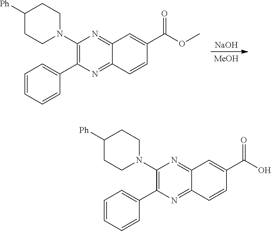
[NaOH].[MeOH].C1(N2CCC([Ph])CC2)=C(C2=CC=CC=C2)N=C2C(=N1)C=C(C(=O)OC)C=C2.C1(N2CCC([Ph])CC2)=C(C2=CC=CC=C2)N=C2C(=N1)C=C(C(=O)O)C=C2
